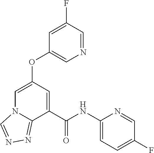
C1=C(F)C=NC=C1OC1=CN2C(=NN=C2)C(C(NC2=CC=C(F)C=N2)=O)=C1
